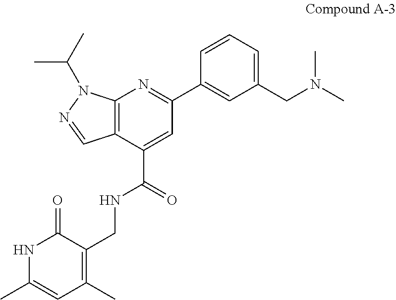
N1C(C)=CC(C)=C(CNC(C2=CC(C3=CC(CN(C)C)=CC=C3)=NC3=C2C=NN3C(C)C)=O)C1=O
